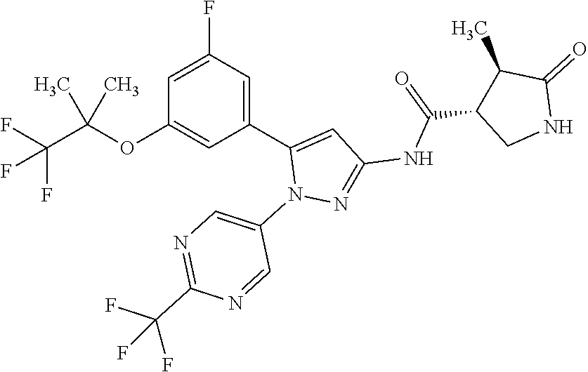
C1(C(F)(F)F)=NC=C(N2C(C3=CC(F)=CC(OC(C(F)(F)F)(C)C)=C3)=CC(NC(=O)C3C(C)C(=O)NC3)=N2)C=N1
